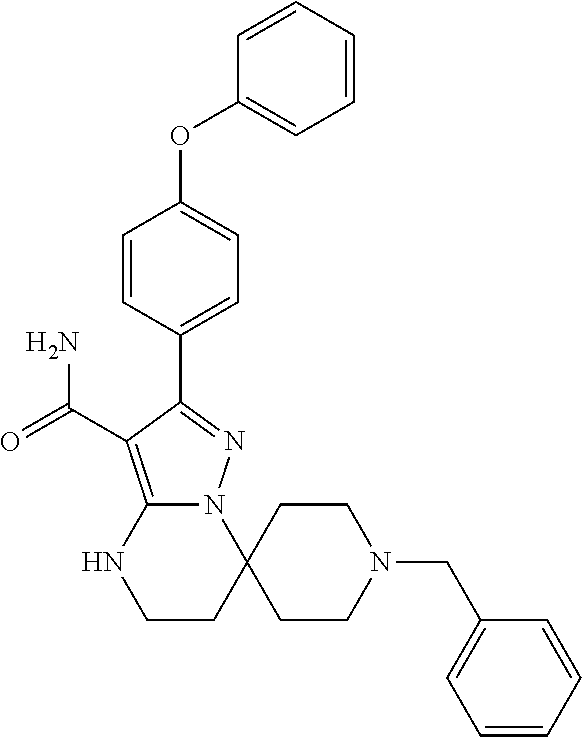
C1=CC=C(OC2=CC=C(C3=NN4C(=C3C(=O)N)NCCC43CCN(CC4=CC=CC=C4)CC3)C=C2)C=C1
